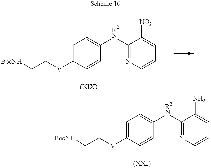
[BocNH]CC[V]C1=CC=C([R2N]C2=NC=CC=C2[NO2])C=C1.[BocNH]CC[V]C1=CC=C([R2N]C2=NC=CC=C2N)C=C1
